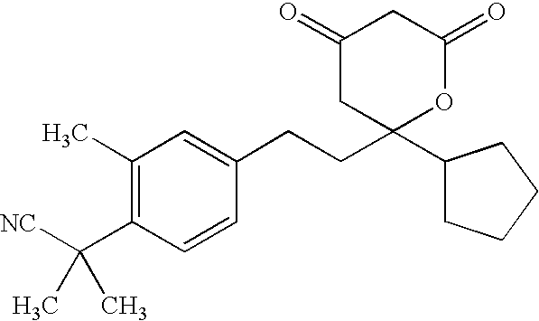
C1(C)=C(C([NC])(C)C)C=CC(CCC2(C3CCCC3)OC(=O)CC(=O)C2)=C1
